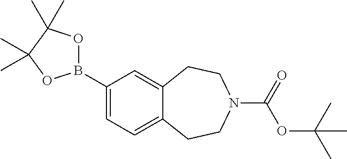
C1(B2OC(C)(C)C(C)(C)O2)=CC=C2C(=C1)CCN(C(=O)OC(C)(C)C)CC2
